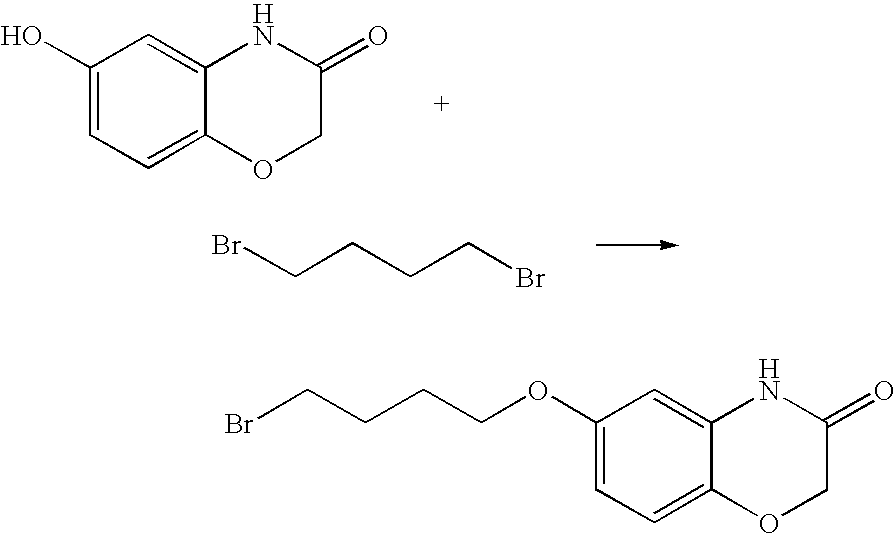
C1(O)=CC=C2C(=C1)NC(=O)CO2.C(CCCBr)Br.C1(OCCCCBr)=CC=C2C(=C1)NC(=O)CO2
